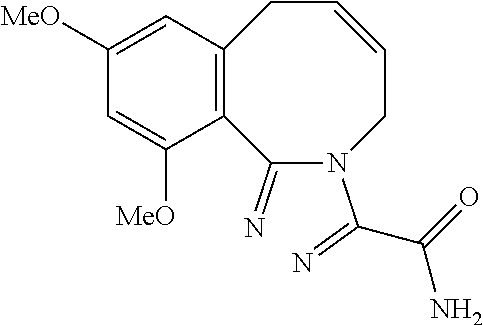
C12=C(C=C([MeO])C=C1[MeO])CC=CCN(C(=N)C(N)=O)C2=N
